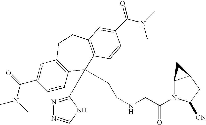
CN(C(C1=CC2=C(C=C1)C(C1=NN=CN1)(CCNCC(N1C3C(CC1[CN])C3)=O)C1=C(CC2)C=C(C(N(C)C)=O)C=C1)=O)C
